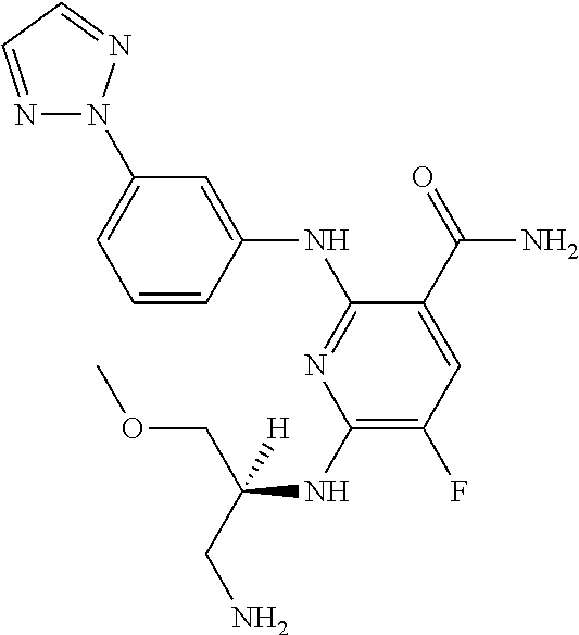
C1(NC(COC)(CN)[H])=C(F)C=C(C(=O)N)C(NC2=CC(N3N=CC=N3)=CC=C2)=N1
